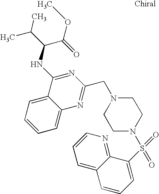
C1=C2C(=CC=C1)C(NC(C(C)C)C(=O)OC)=NC(CN1CCN(S(C3=CC=CC4=CC=CN=C34)(=O)=O)CC1)=N2
